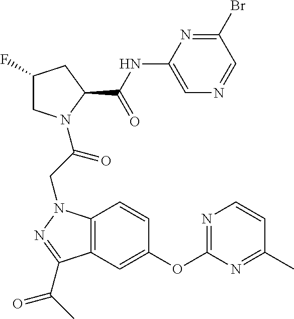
C1(F)CN(C(CN2C3=C(C=C(OC4=NC=CC(C)=N4)C=C3)C(C(C)=O)=N2)=O)C(C(NC2=CN=CC(Br)=N2)=O)C1
